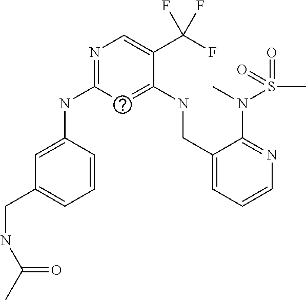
N(C1=NC=C(C(F)(F)F)C(NCC2=CC=CN=C2N(S(=O)(C)=O)C)=C1)C1=CC(CNC(C)=O)=CC=C1
